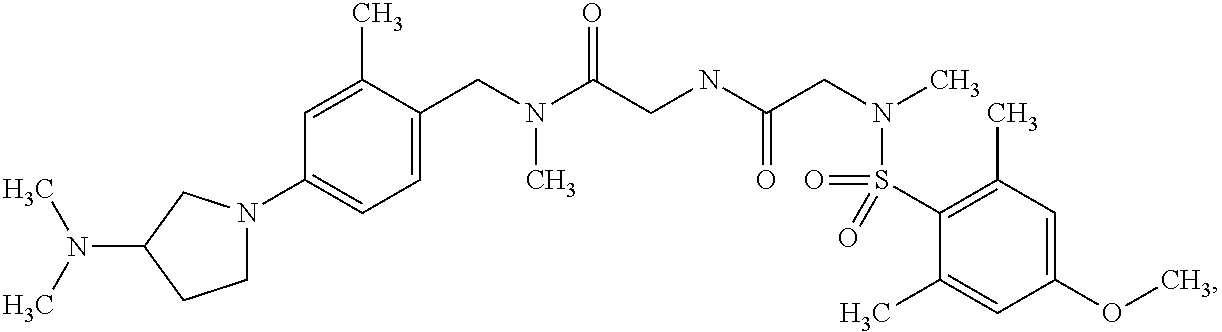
C1(CN(C(CNC(CN(C)S(C2=C(C)C=C(OC)C=C2C)(=O)=O)=O)=O)C)=CC=C(N2CCC(N(C)C)C2)C=C1C
